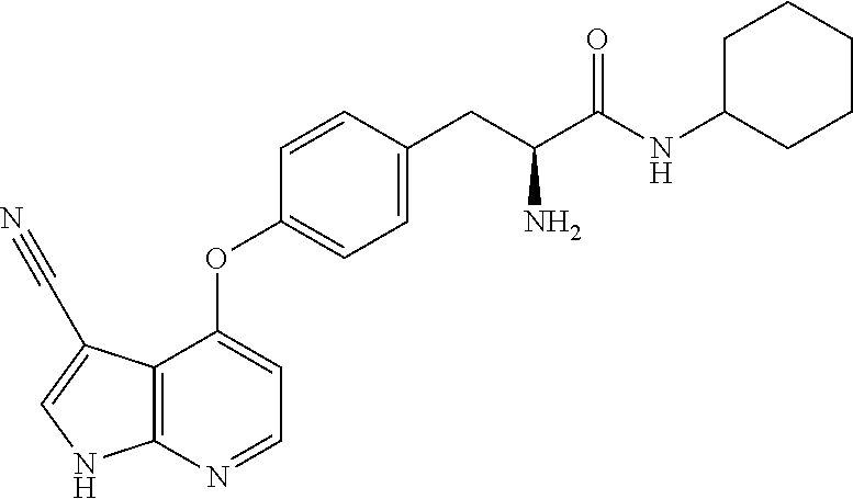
C12=C(N=CC=C1OC1=CC=C(CC(C(=O)NC3CCCCC3)N)C=C1)NC=C2C#N
